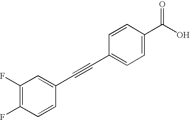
C1(F)=C(F)C=CC(C#CC2=CC=C(C(O)=O)C=C2)=C1
